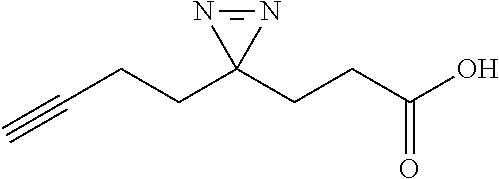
C(CCC1(CCC(=O)O)N=N1)#C
